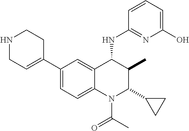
C1(C2=CCNCC2)=CC=C2C(=C1)C(NC1=NC(O)=CC=C1)C(C)C(C1CC1)N2C(C)=O
